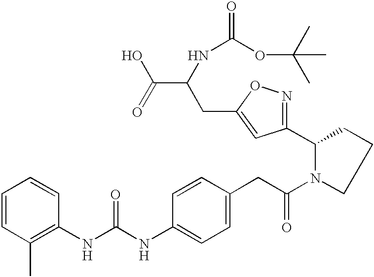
C1CC(C2=NOC(CC(NC(OC(C)(C)C)=O)C(O)=O)=C2)N(C(CC2=CC=C(NC(NC3=C(C)C=CC=C3)=O)C=C2)=O)C1
